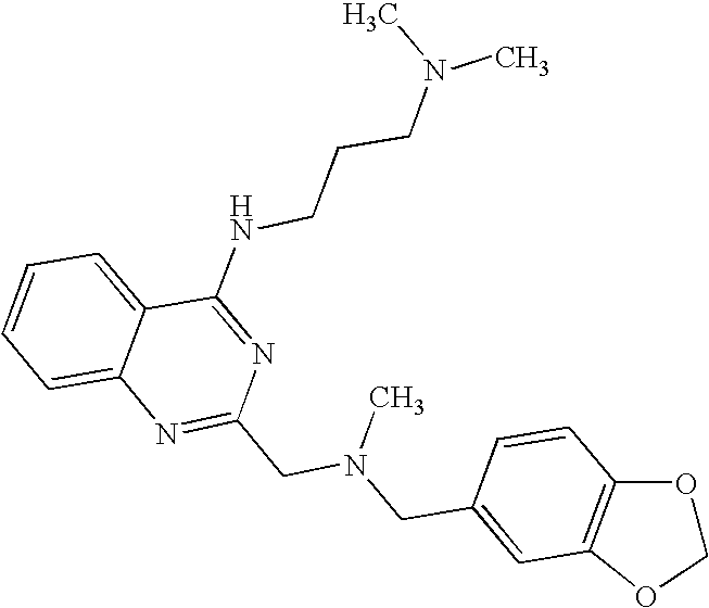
C1=CC=C2C(=C1)N=C(CN(CC1=CC3=C(C=C1)OCO3)C)N=C2NCCCN(C)C
